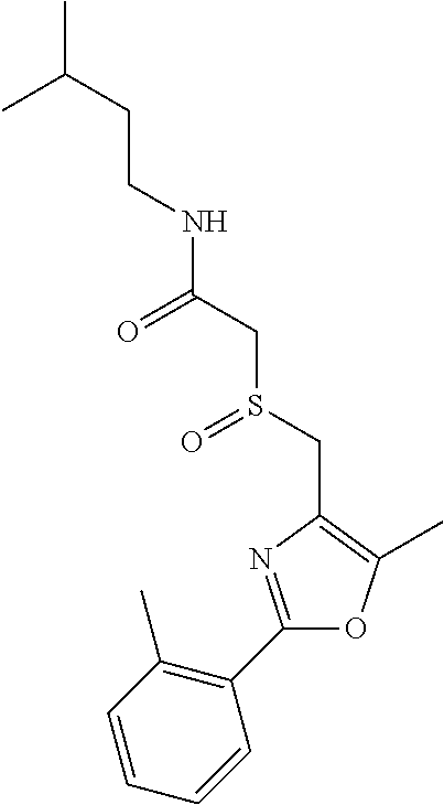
C(CC(C)C)NC(CS(CC1=C(C)OC(C2=C(C)C=CC=C2)=N1)=O)=O
